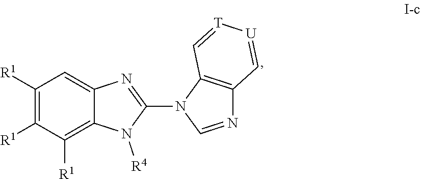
C1([R1])=C([R1])C([R1])=C2C(=C1)N=C(N1C=NC3=C1C=[T][U]=C3)N2[R4]
